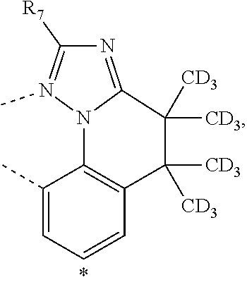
C1(C)=CC=CC2=C1N1C(=NC([R7])=N1C)C([CD3])([CD3])C2([CD3])[CD3]
